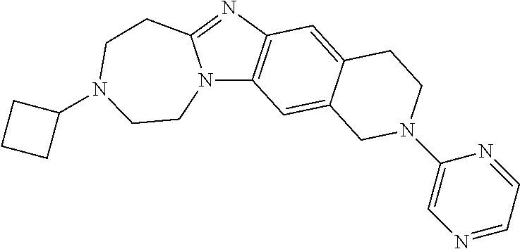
N12C3=C(N=C1CCN(C1CCC1)CC2)C=C1C(=C3)CN(C2=CN=CC=N2)CC1
